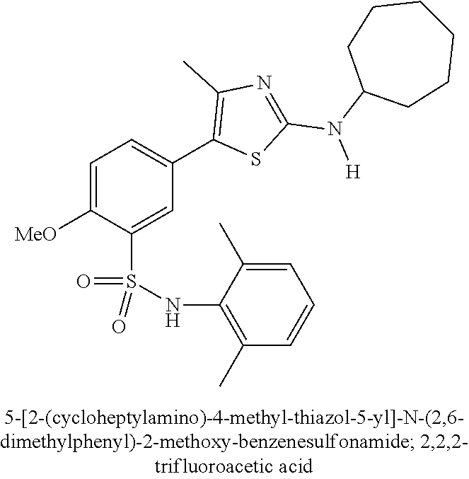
C1=C([OMe])C(S(NC2=C(C)C=CC=C2C)(=O)=O)=CC(C2=C(C)N=C(N([H])C3CCCCCC3)S2)=C1
